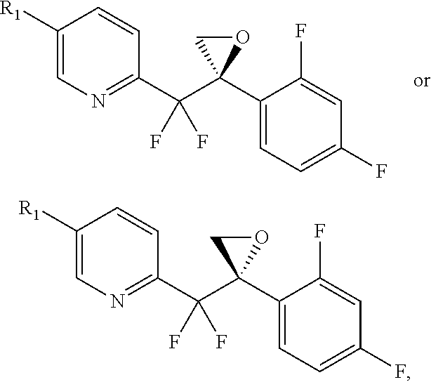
C1=C([R1])C=CC(C(C2(C3=CC=C(F)C=C3F)CO2)(F)F)=N1.C1=C([R1])C=CC(C(C2(C3=CC=C(F)C=C3F)CO2)(F)F)=N1
